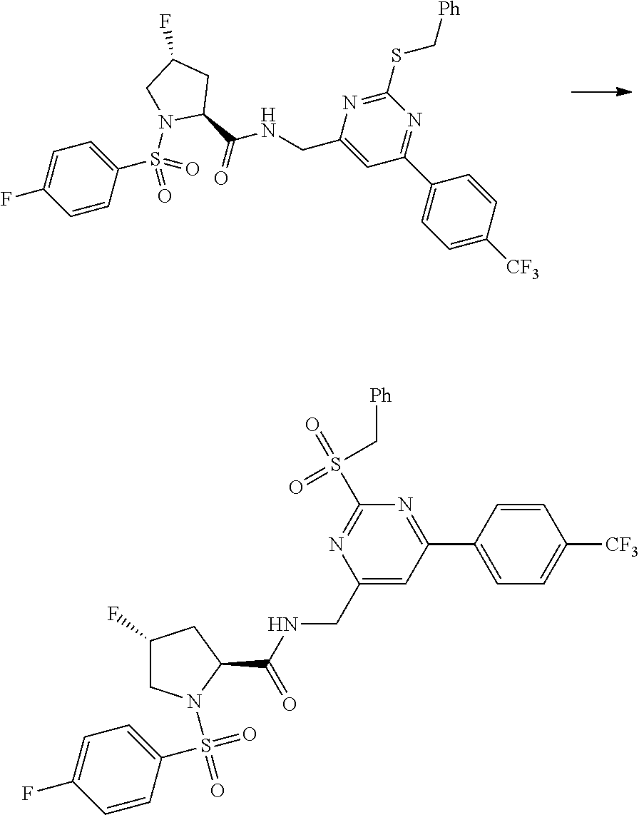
C1=C(F)C=CC(S(=O)(=O)N2C(C(=O)NCC3=CC(C4=CC=C([CF3])C=C4)=NC(SC[Ph])=N3)CC(F)C2)=C1.C1(S(=O)(=O)C[Ph])=NC(CNC(C2CC(F)CN2S(=O)(=O)C2=CC=C(F)C=C2)=O)=CC(C2=CC=C([CF3])C=C2)=N1
